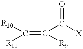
C(=C(C([X])=O)[R9])([R10])[R11]
